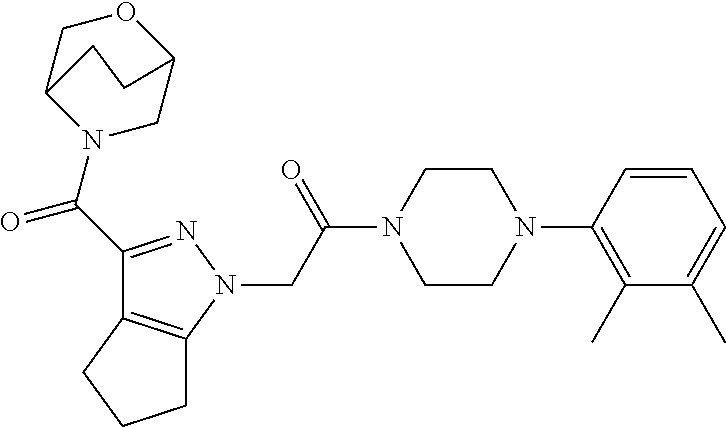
C(C(N1CCN(C2=C(C)C(C)=CC=C2)CC1)=O)N1N=C(C(=O)N2CC3OCC2CC3)C2=C1CCC2
